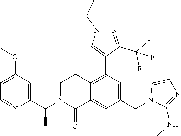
C1(OC)=CC=NC(C(N2C(=O)C3=CC(CN4C(NC)=NC=C4)=CC(C4=CN(CC)N=C4C(F)(F)F)=C3CC2)C)=C1
